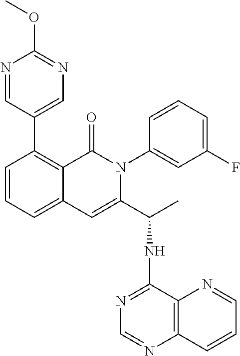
C1=CC=C2C(=C1C1=CN=C(OC)N=C1)C(=O)N(C1=CC(F)=CC=C1)C(C(NC1=NC=NC3=C1N=CC=C3)C)=C2
